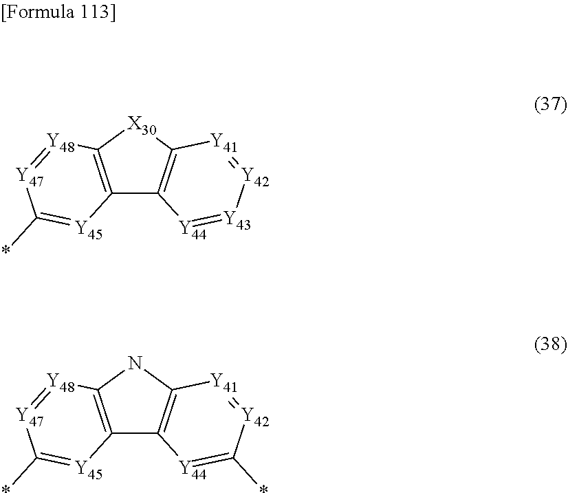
C12=C([X30]C3=C1[Y44]=[Y43][Y42]=[Y41]3)[Y48]=[Y47]C(*)=[Y45]2.C12=C(NC3=C1[Y44]=C(*)[Y42]=[Y41]3)[Y48]=[Y47]C(*)=[Y45]2
